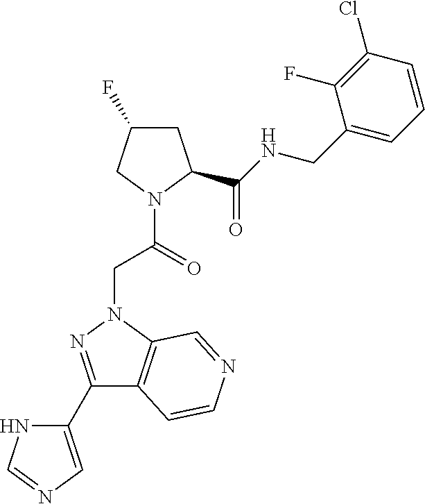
C1C(F)CN(C(CN2C3=C(C(C4=CN=CN4)=N2)C=CN=C3)=O)C1C(NCC1=CC=CC(Cl)=C1F)=O
